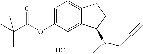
Cl.C1=C2C(=CC=C1OC(=O)C(C)(C)C)CCC2N(C)CC#C
